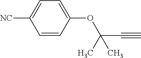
C1(OC(C#C)(C)C)=CC=C([NC])C=C1
